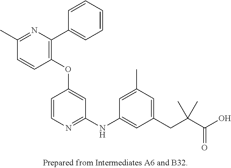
C1(OC2=CC(NC3=CC(CC(C(O)=O)(C)C)=CC(C)=C3)=NC=C2)=C(C2=CC=CC=C2)N=C(C)C=C1
